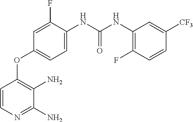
C1=CN=C(N)C(N)=C1OC1=CC=C(NC(NC2=C(F)C=CC([CF3])=C2)=O)C(F)=C1
